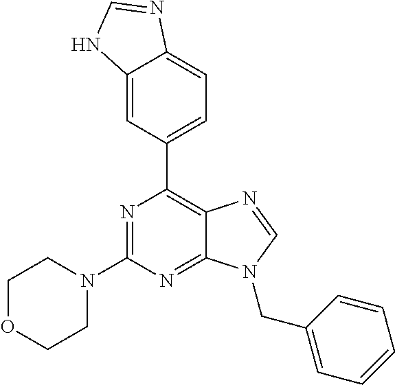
N1=C(N2CCOCC2)N=C2C(=C1C1=CC=C3C(=C1)NC=N3)N=CN2CC1=CC=CC=C1
